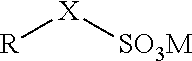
[R][X][SO3M]
